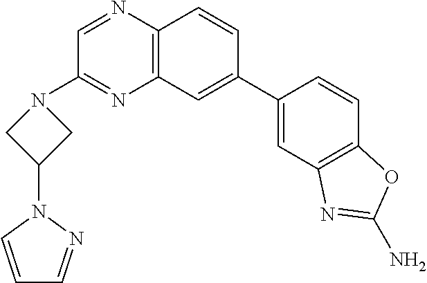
C12=C(C=C(C3=CC4=C(C=C3)OC(N)=N4)C=C1)N=C(N1CC(N3C=CC=N3)C1)C=N2
